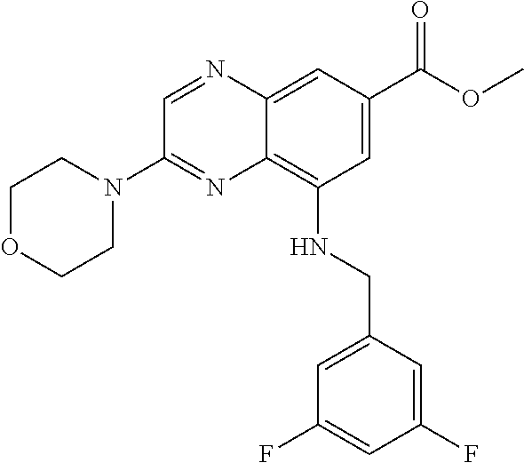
C1=C(C(OC)=O)C=C2C(=C1NCC1=CC(F)=CC(F)=C1)N=C(N1CCOCC1)C=N2
